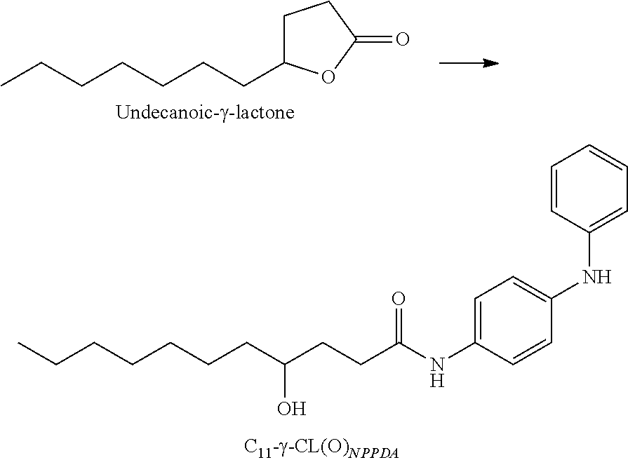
C(CCC(CCC(NC1=CC=C(NC2=CC=CC=C2)C=C1)=O)O)CCCC.CCCCCCCC1CCC(=O)O1
